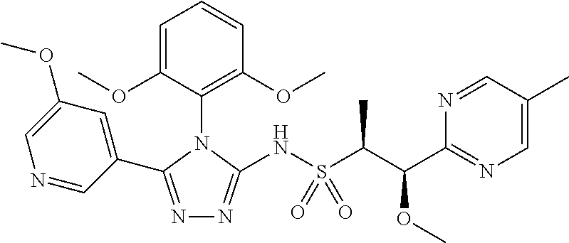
N1=C(C2=CC(OC)=CN=C2)N(C2=C(OC)C=CC=C2OC)C(NS(C(C)C(OC)C2=NC=C(C)C=N2)(=O)=O)=N1
